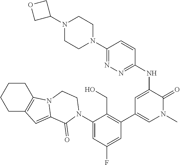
N(C1=CC(C2=C(CO)C(N3C(=O)C4=CC5=C(CCCC5)N4CC3)=CC(F)=C2)=CN(C)C1=O)C1=NN=C(N2CCN(C3COC3)CC2)C=C1
